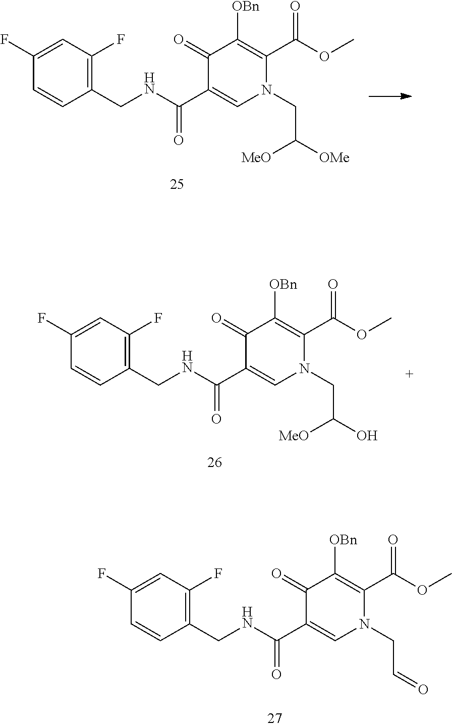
C1(=O)C(C(NCC2=C(F)C=C(F)C=C2)=O)=CN(CC=O)C(C(OC)=O)=C1[OBn].C1(=O)C(C(NCC2=C(F)C=C(F)C=C2)=O)=CN(CC([OMe])[MeO])C(C(OC)=O)=C1[OBn].C1(=O)C(C(NCC2=C(F)C=C(F)C=C2)=O)=CN(CC(O)[MeO])C(C(OC)=O)=C1[OBn]
